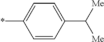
C1(*)=CC=C(C([Me])[Me])C=C1
